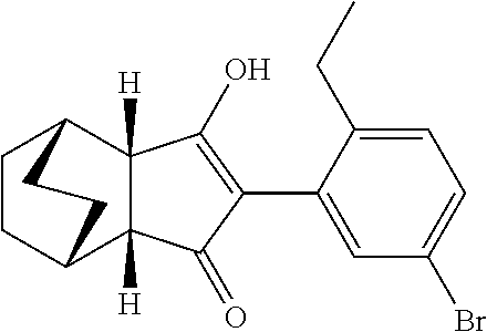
C1=C(C2=C(O)C3([H])C([H])(C2=O)C2CCC3CC2)C(CC)=CC=C1Br
